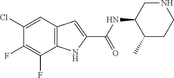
C1(Cl)=CC2=C(C(F)=C1F)NC(C(=O)NC1CNCCC1C)=C2
